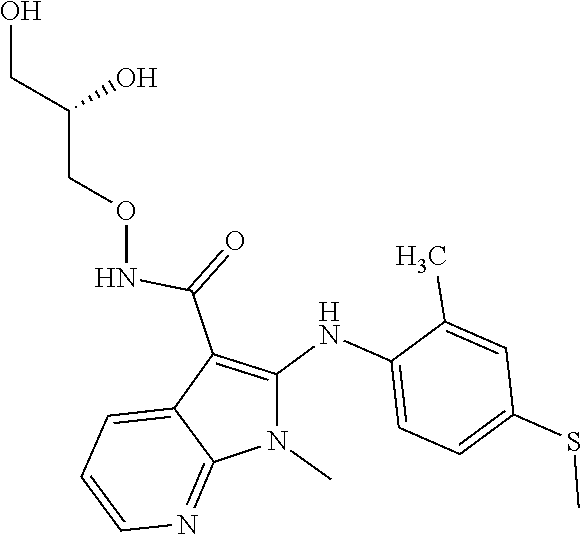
C1=C2C(C(=O)NOCC(CO)O)=C(NC3=CC=C(SC)C=C3C)N(C)C2=NC=C1
